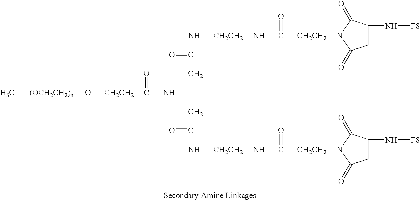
C[(OCH2CH2)n]O[CH2CH2]C(NC(CC(=O)N[CH2CH2]NC([CH2CH2]N1C(=O)CC(N[F8])C1=O)=O)CC(=O)N[CH2CH2]NC([CH2CH2]N1C(=O)C(N[F8])CC1=O)=O)=O
